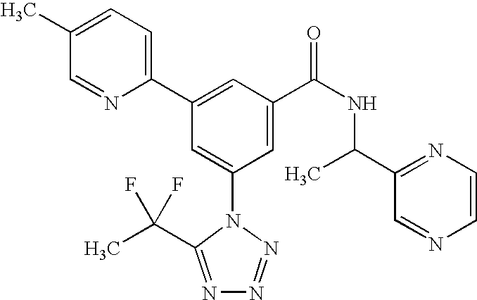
C1(C2=CC(C(NC(C3=NC=CN=C3)C)=O)=CC(N3C(C(F)(F)C)=NN=N3)=C2)=CC=C(C)C=N1
